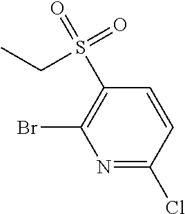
N1=C(Cl)C=CC(S(CC)(=O)=O)=C1Br
